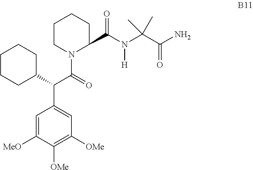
C1=C([MeO])C([OMe])=C([OMe])C=C1C(C1CCCCC1)C(=O)N1C(C(N(C(C(=O)N)(C)C)[H])=O)CCCC1
